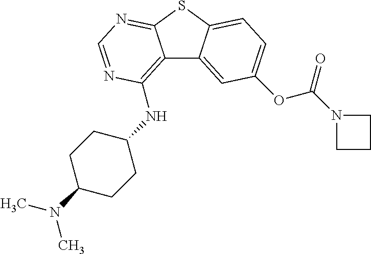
C12=C(NC3CCC(N(C)C)CC3)N=CN=C1SC1=CC=C(OC(N3CCC3)=O)C=C21
